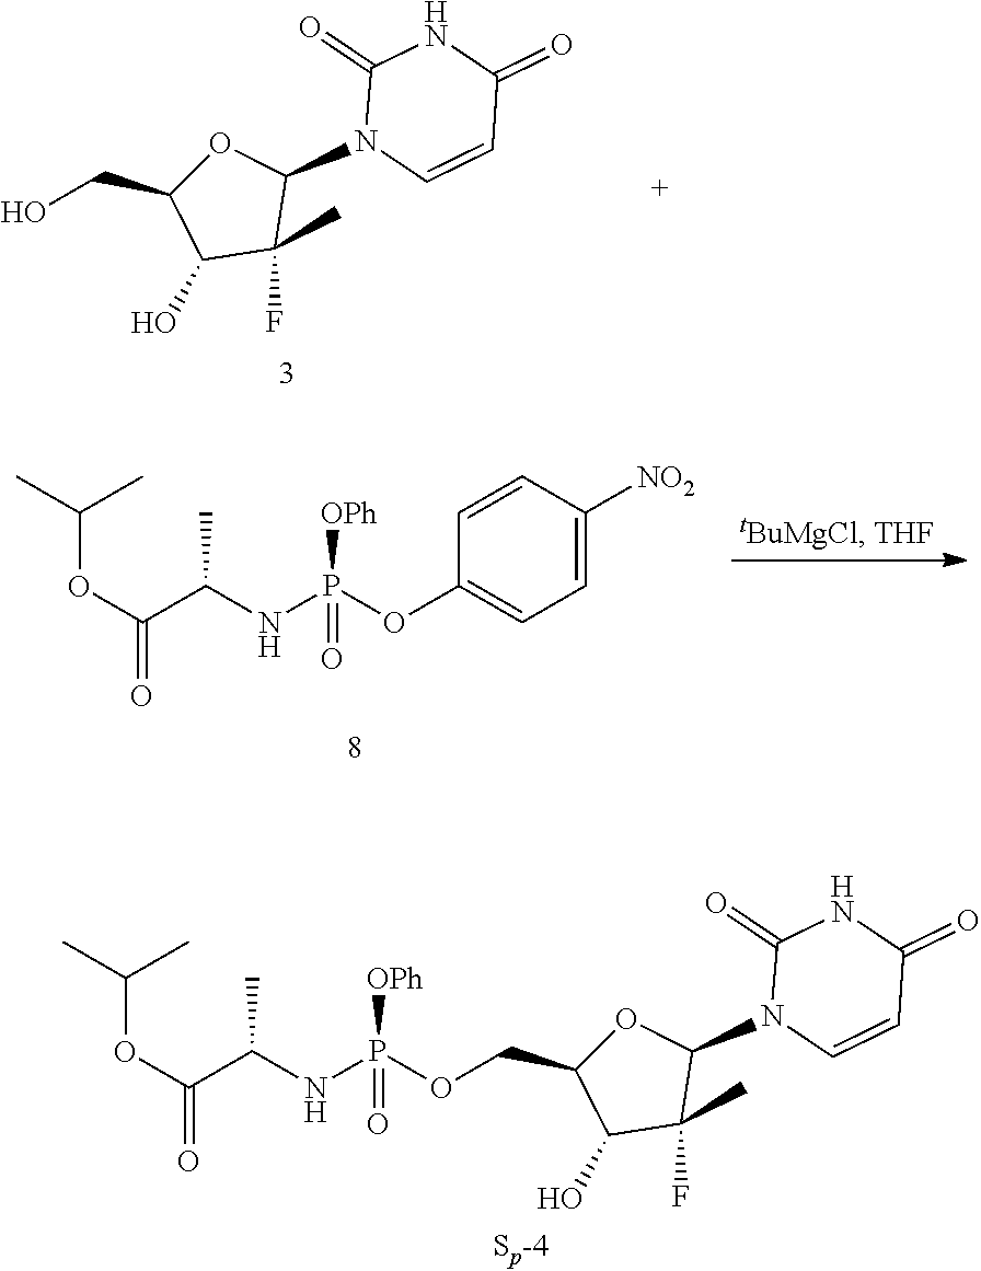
O(C(C(C)NP([OPh])(=O)OCC1OC(N2C(=O)NC(=O)C=C2)C(C)(F)C1O)=O)C(C)C.C1(=O)N(C2OC(CO)C(O)C2(C)F)C=CC(=O)N1.O(C(C(C)NP(OC1=CC=C([NO2])C=C1)([OPh])=O)=O)C(C)C
